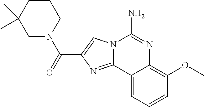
N12C(=NC(C(=O)N3CC(C)(C)CCC3)=C1)C1=CC=CC(OC)=C1N=C2N
